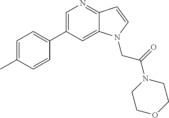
C1=C(C2=CC=C(C)C=C2)C=C2C(=N1)C=CN2CC(N1CCOCC1)=O
